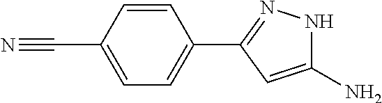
C1(N)=CC(C2=CC=C(C#N)C=C2)=NN1
